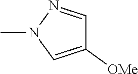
CN1C=C([OMe])C=N1
